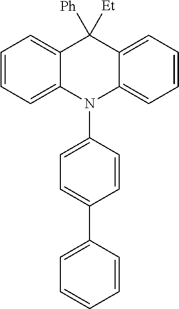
C1=CC=C2C(=C1)C([Ph])([Et])C1=CC=CC=C1N2C1=CC=C(C2=CC=CC=C2)C=C1
